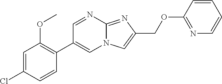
C1(OC)=C(C2=CN3C(=NC(COC4=NC=CC=C4)=C3)N=C2)C=CC(Cl)=C1
